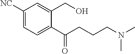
C1([NC])=CC=C(C(CCCN(C)C)=O)C(CO)=C1
